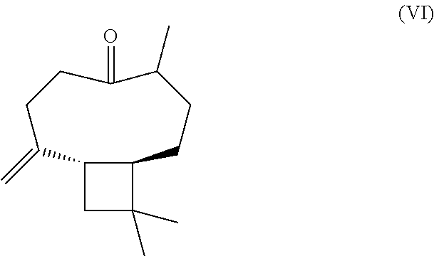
C1(=O)C(C)CCC2C(CC2(C)C)C(=C)CC1
